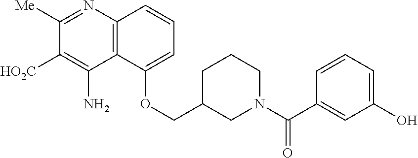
C1([Me])=NC2=C(C(N)=C1[HO2C])C(OCC1CN(C(C3=CC(O)=CC=C3)=O)CCC1)=CC=C2
